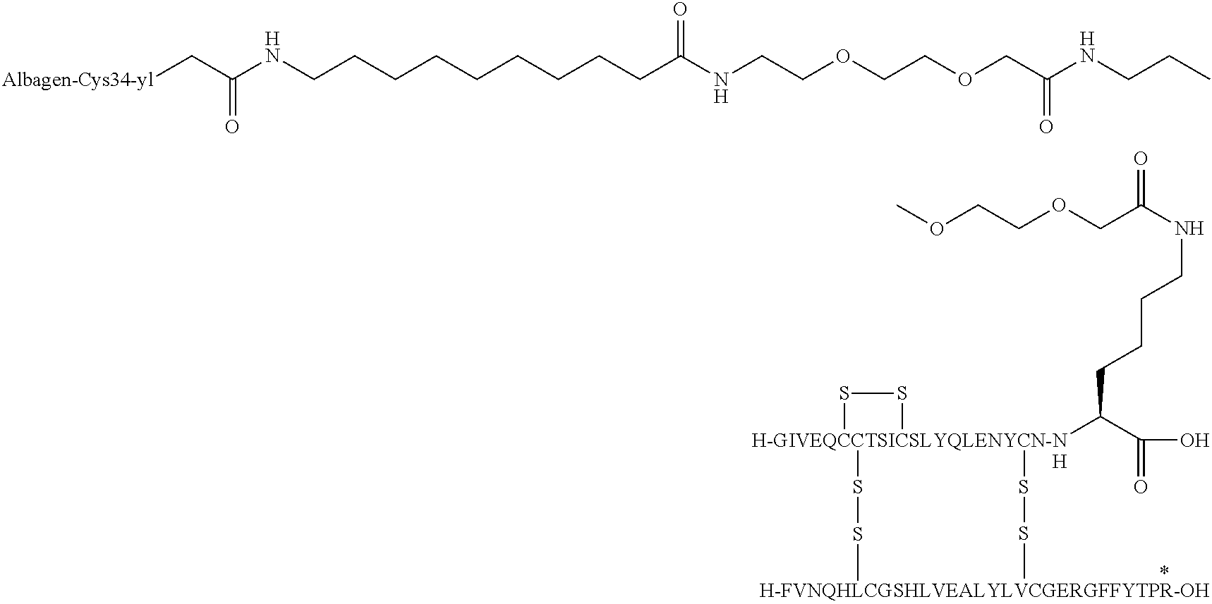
C(C(NCCOCCOCC(NCCC)=O)=O)CCCCCCCCNC(C[Albagen-Cys34-yl])=O.C(NCCCCC([H-GIVEQCCTSICSLYQLENYCN-NH]1(SSC)(SSC)SS1)C(O)=O)(=O)COCCOC
